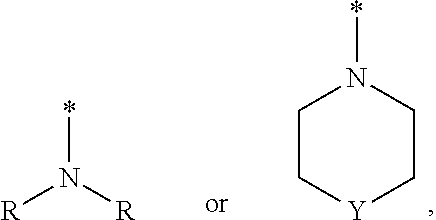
*N1CC[Y]CC1.*N([R])[R]
